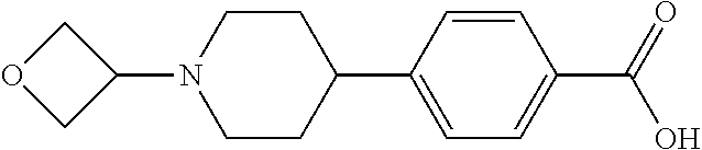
C1(C2=CC=C(C(O)=O)C=C2)CCN(C2COC2)CC1
